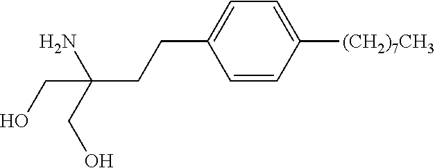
C1=CC([(CH2)7CH3])=CC=C1CCC(CO)(CO)N
